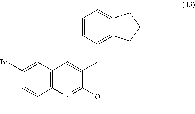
C1(CC2=CC3=C(N=C2OC)C=CC(Br)=C3)=C2C(=CC=C1)CCC2
